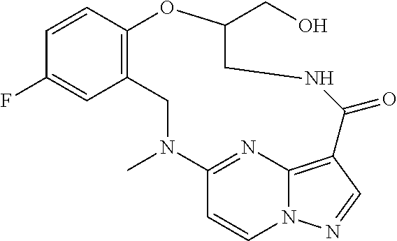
C1=CC2=C(C=C1F)CN(C)C1=NC3=C(C=NN3C=C1)C(=O)NCC(CO)O2
